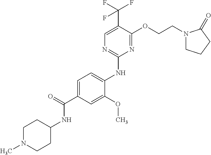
C1=C(C(=O)NC2CCN(C)CC2)C=C(OC)C(NC2=NC=C(C(F)(F)F)C(OCCN3CCCC3=O)=N2)=C1
